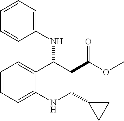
C1=CC=C2C(=C1)C(NC1=CC=CC=C1)C(C(OC)=O)C(C1CC1)N2
